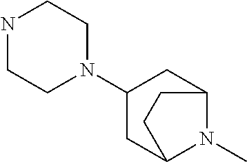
N1CCN(C2CC3N(C)C(C2)CC3)CC1
